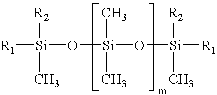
[R2][Si]([R1])(O[Si](C)(C)O[Si]([R2])(C)[R1])C
